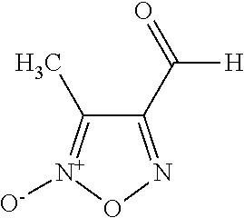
C1(C(=O)[H])=NO[N+]([O-])=C1C
